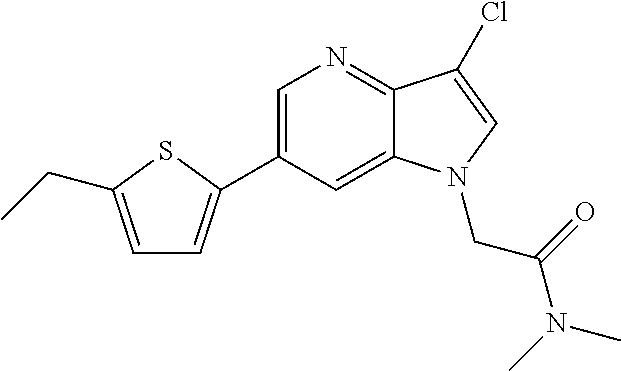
C1=C(C2=CC=C(CC)S2)C=C2C(=N1)C(Cl)=CN2CC(N(C)C)=O
